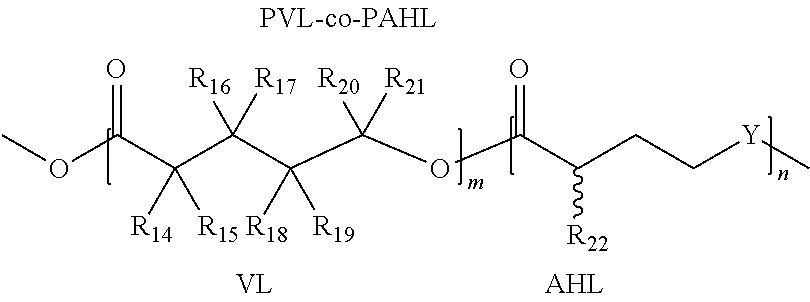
COC(C(C(C(C(OC(C(CC[Y]C)[R22])=O)([R20])[R21])([R18])[R19])([R16])[R17])([R14])[R15])=O
